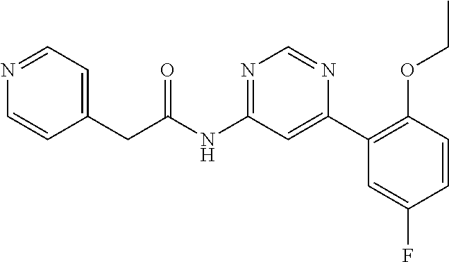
N(C1=NC=NC(C2=C(OCC)C=CC(F)=C2)=C1)C(CC1=CC=NC=C1)=O
